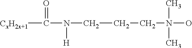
C(CCN(O)(C)C)N(C([CxH2x+1])=O)[H]
